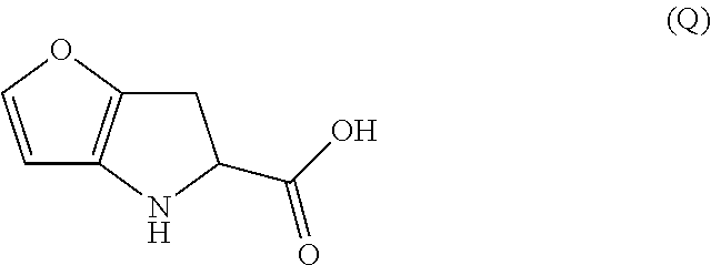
C1=COC2=C1NC(C(O)=O)C2
